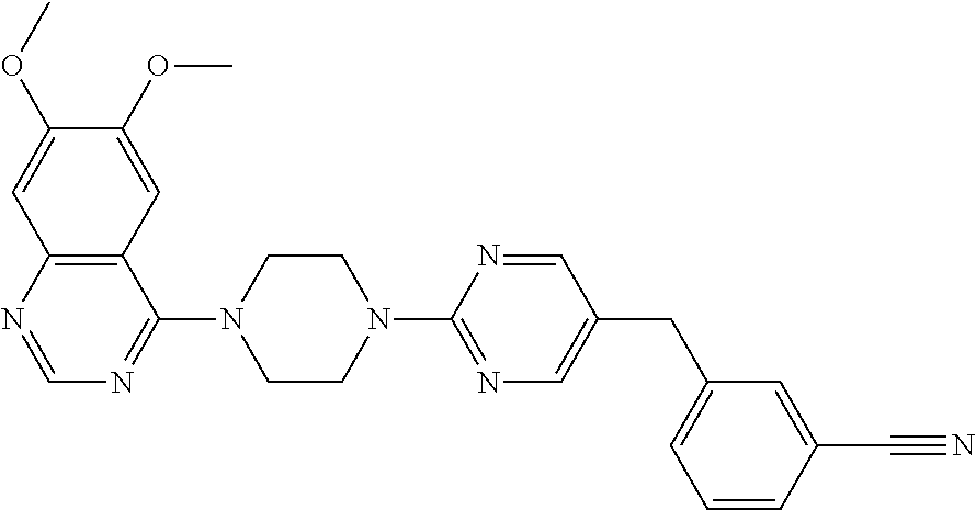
C12=C(N=CN=C1N1CCN(C3=NC=C(CC4=CC=CC(C#N)=C4)C=N3)CC1)C=C(OC)C(OC)=C2
